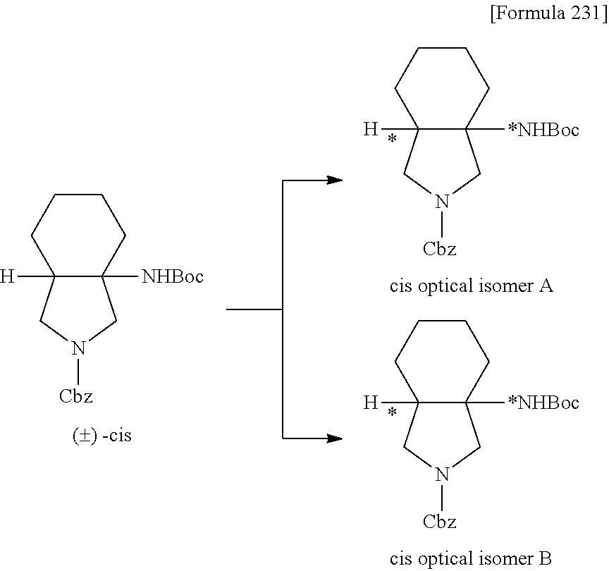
C12([H])C([NHBoc])(CN([Cbz])C1)CCCC2.C12([H])C([*NHBoc])(CN([Cbz])C1)CCCC2.C12([H])C([*NHBoc])(CN([Cbz])C1)CCCC2
